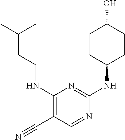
C(NC1=C(C#N)C=NC(NC2CCC(O)CC2)=N1)CC(C)C
